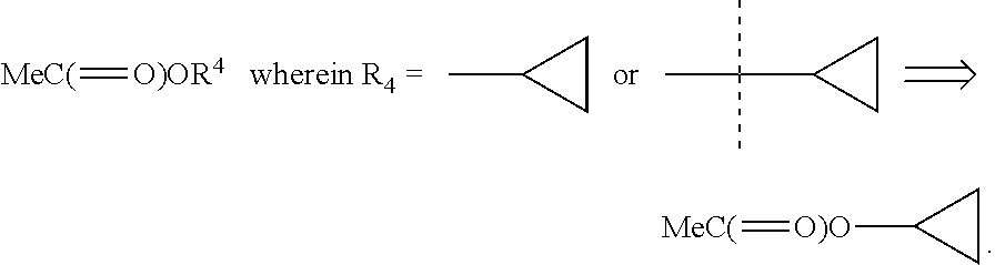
[O)O](C1CC1)=[MeC(].[MeC(]=[O)OR4].CC1CC1.C(C1CC1)(C)(C)C
